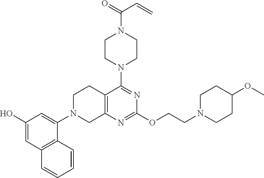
C1(O)=CC2=C(C(N3CC4=C(CC3)C(N3CCN(C(=O)C=C)CC3)=NC(OCCN3CCC(OC)CC3)=N4)=C1)C=CC=C2
